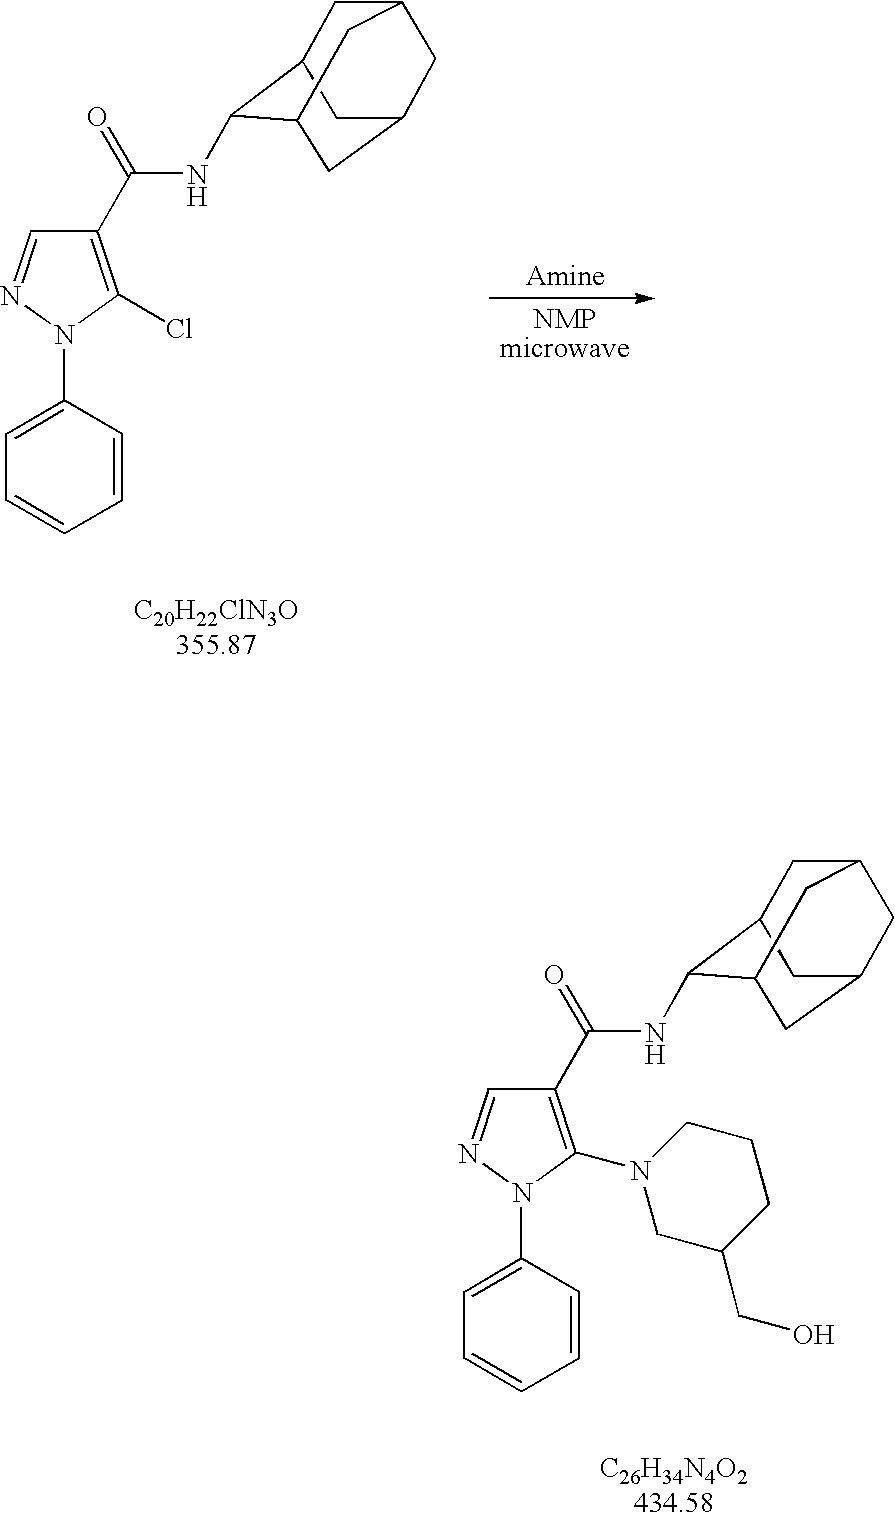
C1=C(N2N=CC(C(=O)NC3C4CC5CC(CC3C5)C4)=C2N2CC(CO)CCC2)C=CC=C1.C1=C(N2N=CC(C(=O)NC3C4CC5CC(CC3C5)C4)=C2Cl)C=CC=C1
